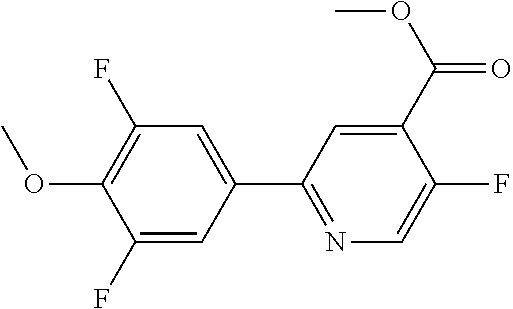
C1(F)=CC(C2=NC=C(F)C(C(OC)=O)=C2)=CC(F)=C1OC
